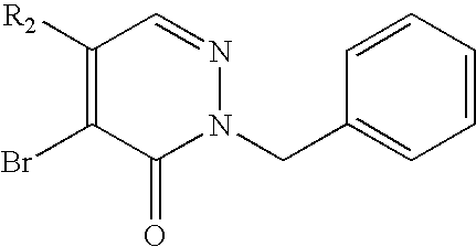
C1([R2])=C(Br)C(=O)N(CC2=CC=CC=C2)N=C1
